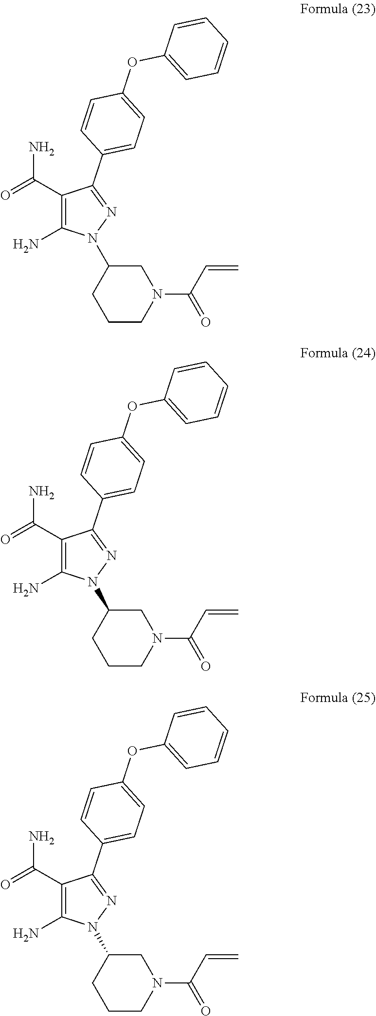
NC(C1=C(N)N(C2CCCN(C(C=C)=O)C2)N=C1C1=CC=C(OC2=CC=CC=C2)C=C1)=O.NC(C1=C(N)N(C2CCCN(C(C=C)=O)C2)N=C1C1=CC=C(OC2=CC=CC=C2)C=C1)=O.NC(C1=C(N)N(C2CCCN(C(C=C)=O)C2)N=C1C1=CC=C(OC2=CC=CC=C2)C=C1)=O
